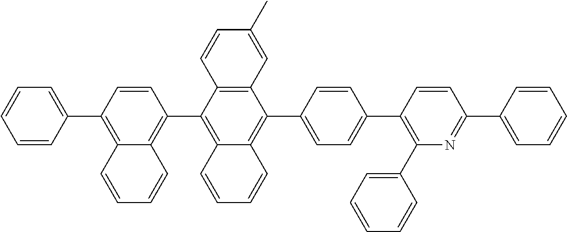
C1=CC(C2=CC=CC=C2)=C2C(=C1C1=C3C(=C(C4=CC=C(C5=C(C6=CC=CC=C6)N=C(C6=CC=CC=C6)C=C5)C=C4)C4=C1C=CC(C)=C4)C=CC=C3)C=CC=C2
